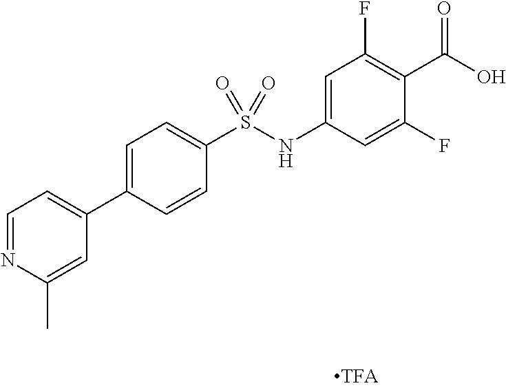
OC(=O)C1=C(F)C=C(NS(C2=CC=C(C3=CC=NC(C)=C3)C=C2)(=O)=O)C=C1F
